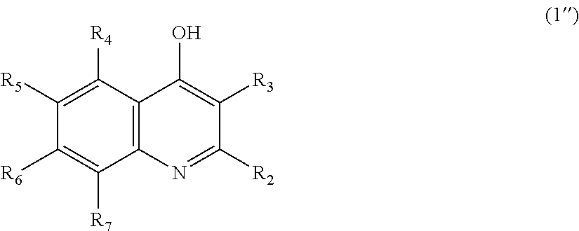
C1([R5])=C([R4])C2=C(C([R7])=C1[R6])N=C([R2])C([R3])=C2O
